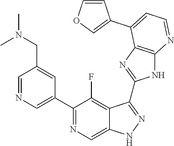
C1=NC=C(C2=NC=C3C(=C2F)C(C2=NC4=C(N2)N=CC=C4C2=COC=C2)=NN3)C=C1CN(C)C
